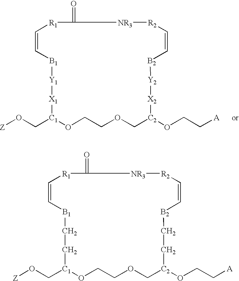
[Z]OC[C1]1OCCOC[C2](OCC[A])[X2][Y2][B2]C=C[R2][NR3]C(=O)[R1]C=C[B1][Y1][X1]1.[Z]OC[C1]1OCCOC[C2](OCC[A])CC[B2]C=C[R2][NR3]C(=O)[R1]C=C[B1]CC1
